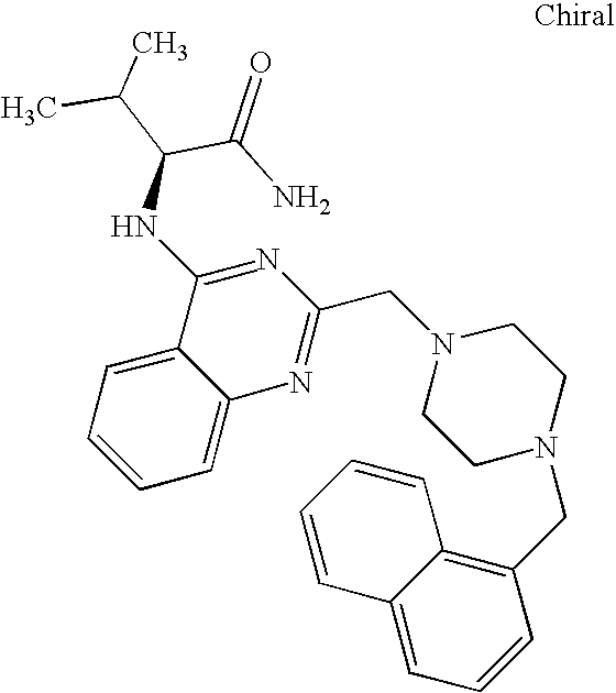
N1(CC2=NC3=CC=CC=C3C(NC(C(C)C)C(=O)N)=N2)CCN(CC2=C3C(=CC=C2)C=CC=C3)CC1
